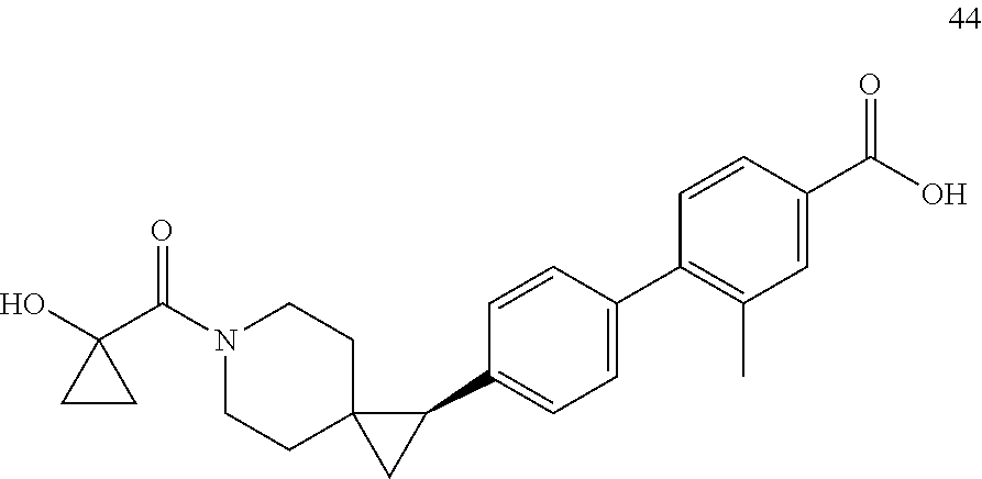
N1(C(C2(O)CC2)=O)CCC2(CC1)CC2C1=CC=C(C2=C(C)C=C(C(O)=O)C=C2)C=C1
